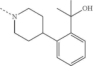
C1(C2CCN(C)CC2)=CC=CC=C1C(O)(C)C
